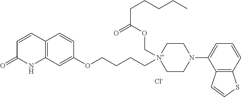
C12=C(C=C(OCCCC[N+]3(COC(=O)CCCCC)CCN(C4=CC=CC5=C4C=CS5)CC3)C=C1)NC(=O)C=C2.[Cl-]
